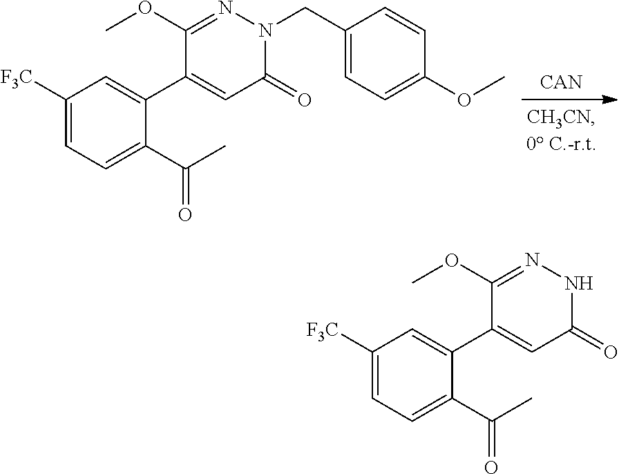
[CAN].C1([F3C])=CC=C(C(=O)C)C(C2=CC(=O)N(CC3=CC=C(OC)C=C3)N=C2OC)=C1.C1([F3C])=CC=C(C(C)=O)C(C2=CC(=O)NN=C2OC)=C1
